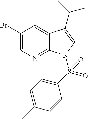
C1(Br)=CN=C2C(=C1)C(C(C)C)=CN2S(C1=CC=C(C)C=C1)(=O)=O
